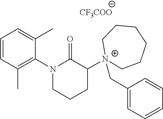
C1=CC(C)=C(N2CCCC([N+]3(CC4=CC=CC=C4)CCCCCC3)C2=O)C(C)=C1.[CF3COO]
